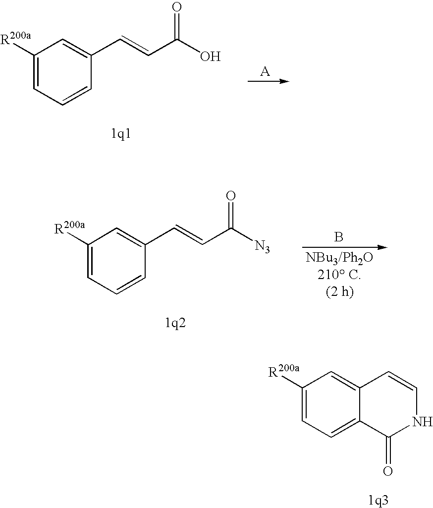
C12=CC=C([R200a])C=C1C=CNC2=O.C1([R200a])=CC=CC(C=CC(O)=O)=C1.[NBu3/Ph2O210 C.(2 h)].B.C1([R200a])=CC=CC(C=CC([N3])=O)=C1
